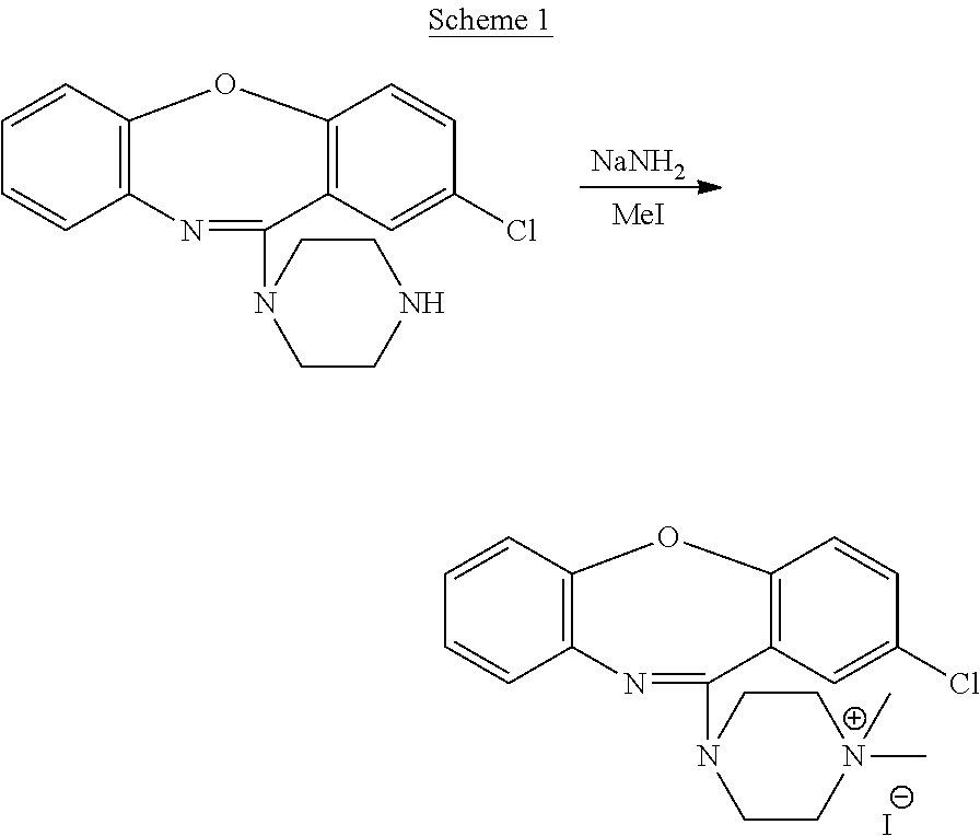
[NaNH2].[MeI].C1=CC2=C(C=C1)N=C(N1CCNCC1)C1=C(C=CC(Cl)=C1)O2.C1=CC2=C(C=C1)N=C(N1CC[N+](C)(C)CC1)C1=C(C=CC(Cl)=C1)O2.[I-]
